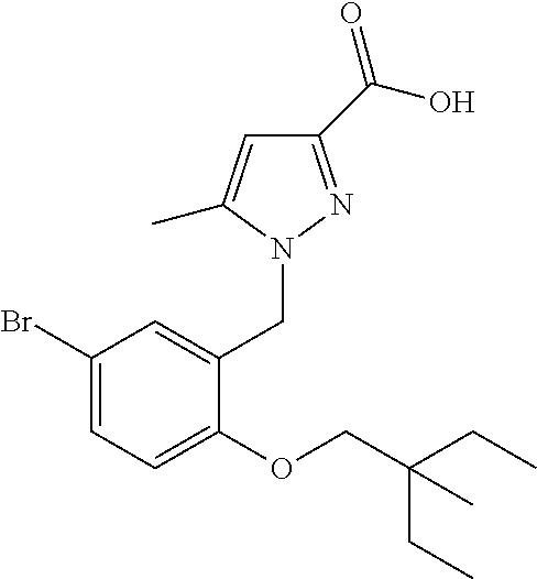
C1(C(O)=O)=NN(CC2=CC(Br)=CC=C2OCC(CC)(CC)C)C(C)=C1
